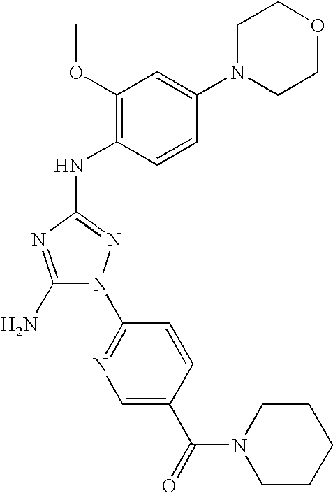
C1(N)=NC(NC2=C(OC)C=C(N3CCOCC3)C=C2)=NN1C1=NC=C(C(=O)N2CCCCC2)C=C1
